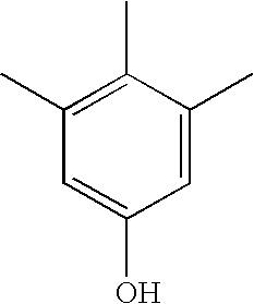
C1(C)=C(C)C(C)=CC(O)=C1
